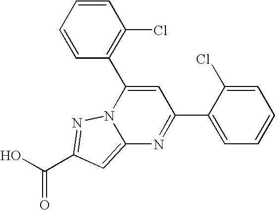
O=C(O)C1=NN2C(=C1)N=C(C1=CC=CC=C1Cl)C=C2C1=C(Cl)C=CC=C1
